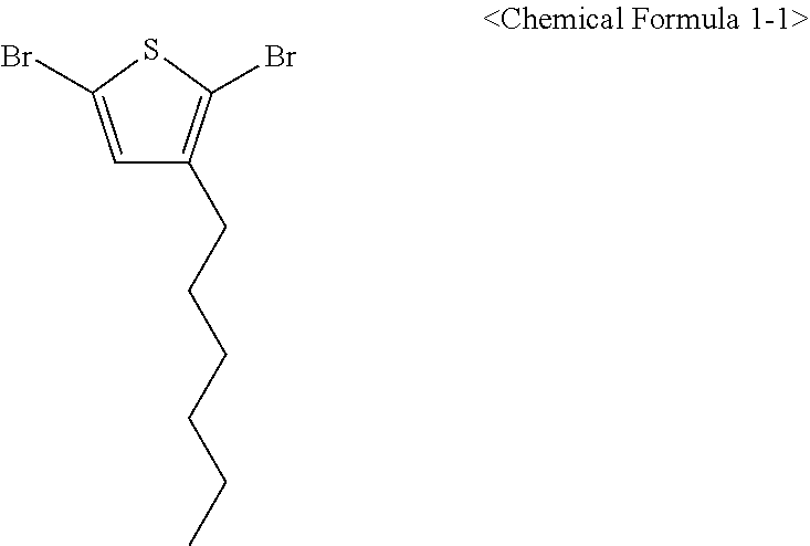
C1=C(Br)SC(Br)=C1CCCCCC
